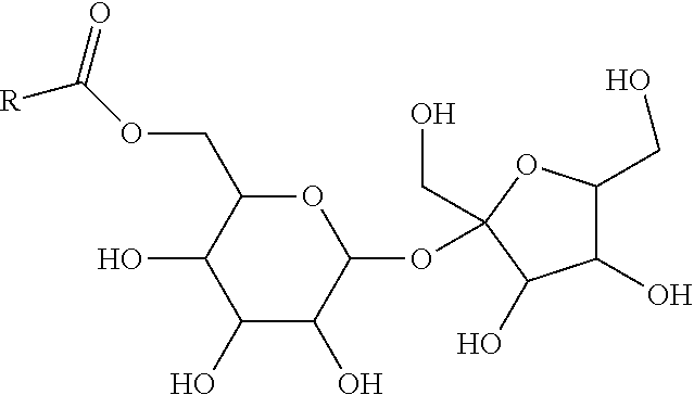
C1(O)C(CO)OC(CO)(OC2OC(COC([R])=O)C(O)C(O)C2O)C1O
